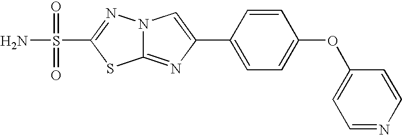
N12C(=NC(C3=CC=C(OC4=CC=NC=C4)C=C3)=C1)SC(S(N)(=O)=O)=N2
